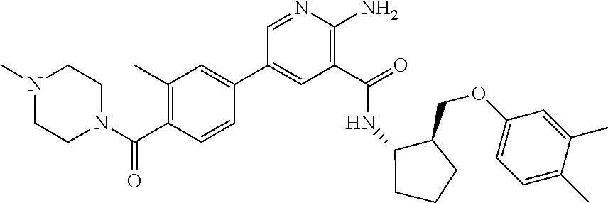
C1(C(=O)NC2C(COC3=CC=C(C)C(C)=C3)CCC2)=C(N)N=CC(C2=CC(C)=C(C(N3CCN(C)CC3)=O)C=C2)=C1
